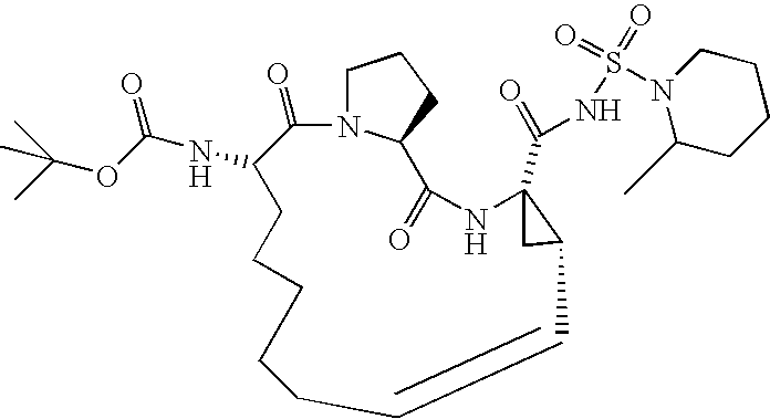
CC(OC(=O)NC1C(=O)N2CCCC2C(=O)NC2(C(NS(=O)(=O)N3C(C)CCCC3)=O)CC2C=CCCCCC1)(C)C
